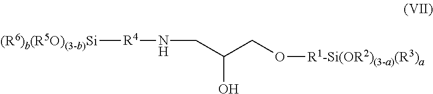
[R4](NCC(CO[R1-Si(OR2)(3-a)(R3)a])O)[(R6)b(R5O)(3-b)Si]
